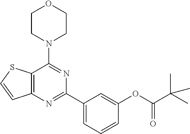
C12=C(N=C(C3=CC=CC(OC(C(C)(C)C)=O)=C3)N=C1N1CCOCC1)C=CS2
